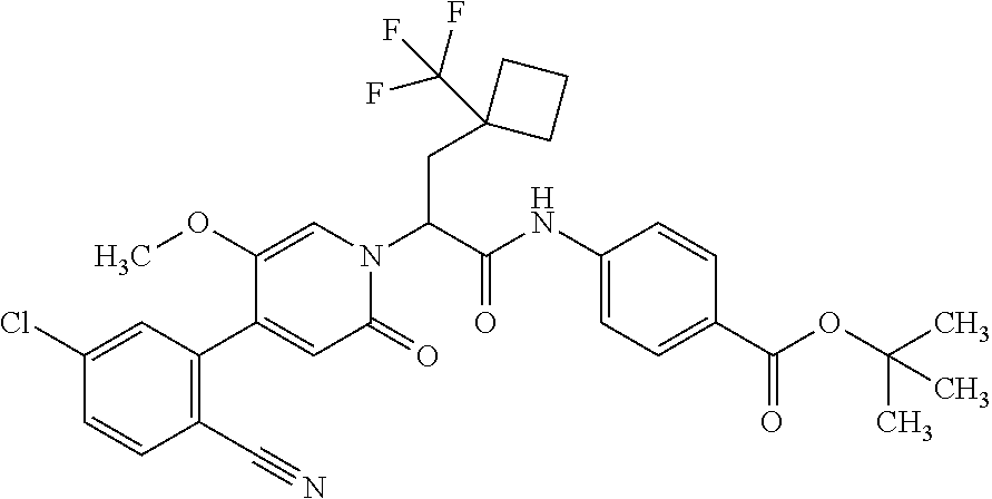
C(C(N1C=C(OC)C(C2=C(C#N)C=CC(Cl)=C2)=CC1=O)C(NC1=CC=C(C(OC(C)(C)C)=O)C=C1)=O)C1(C(F)(F)F)CCC1
